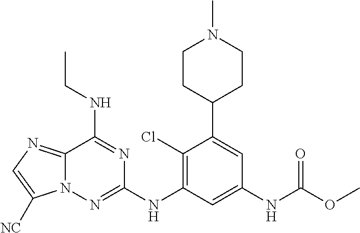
C1(Cl)=C(NC2=NN3C(=NC=C3[NC])C(NCC)=N2)C=C(NC(OC)=O)C=C1C1CCN(C)CC1
